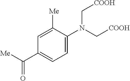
N(C[COOH])(C[COOH])C1=CC=C(C([Me])=O)C=C1[Me]
